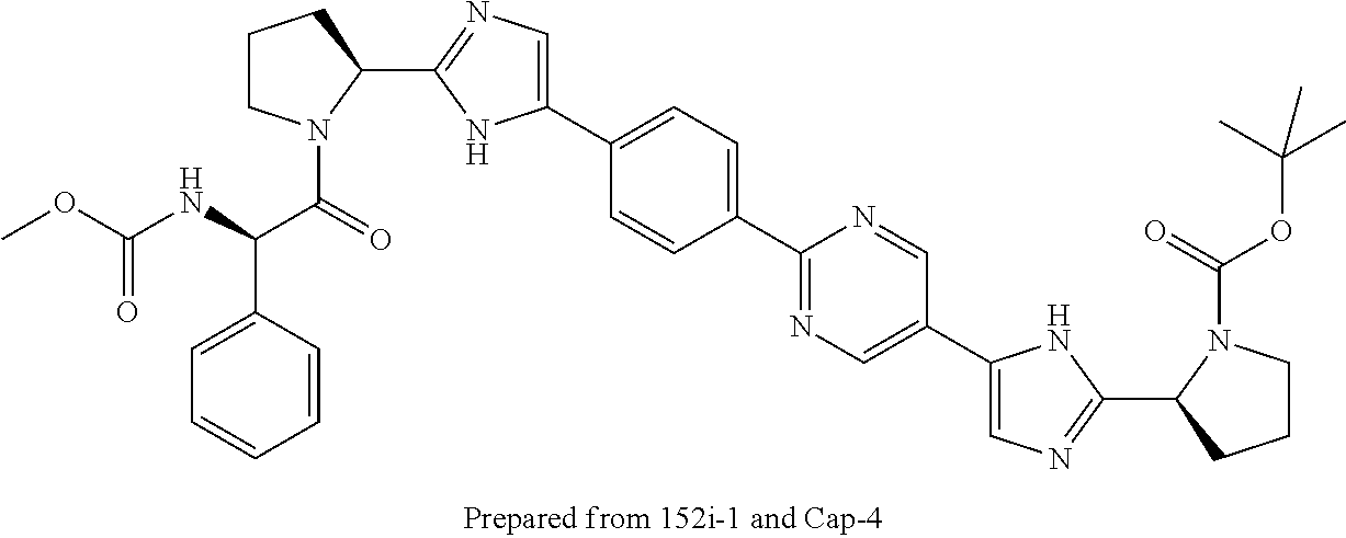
C1(C2=CN=C(C3N(C(C(C4=CC=CC=C4)NC(OC)=O)=O)CCC3)N2)=CC=C(C2=NC=C(C3=CN=C(C4N(C(OC(C)(C)C)=O)CCC4)N3)C=N2)C=C1
